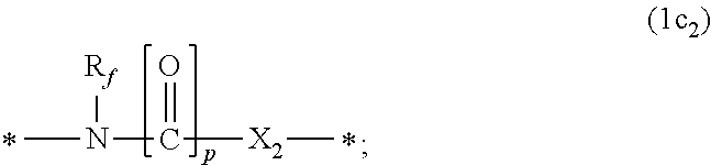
CN(C([X2]C)=O)[Rf]
